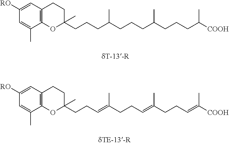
C1([RO])=CC2=C(C(C)=C1)OC(CCCC(CCCC(CCCC([COOH])C)C)C)(C)CC2.C1([RO])=CC2=C(C(C)=C1)OC(CCC=C(CCC=C(CCC=C([COOH])C)C)C)(C)CC2
